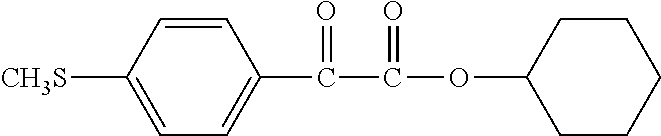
C1=CC([CH3S])=CC=C1C(C(OC1CCCCC1)=O)=O
